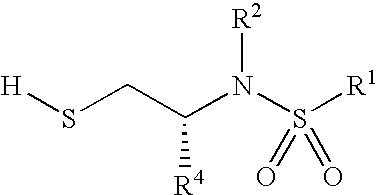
S([H])CC(N(S([R1])(=O)=O)[R2])[R4]
